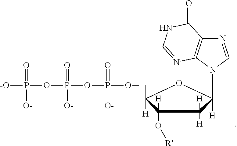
[-O]P(OP(OP(OCC1([H])C(O[R])([H])C([H])([H])C([H])(N2C=NC3=C2N=CNC3=O)O1)(=O)[O-])(=O)[O-])(=O)[O-]
